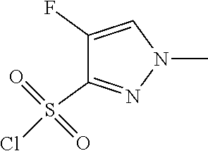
C1(F)=CN(C)N=C1S(=O)(=O)Cl
